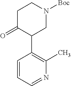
O=C1C(C2=C(C)N=CC=C2)CN([Boc])CC1
